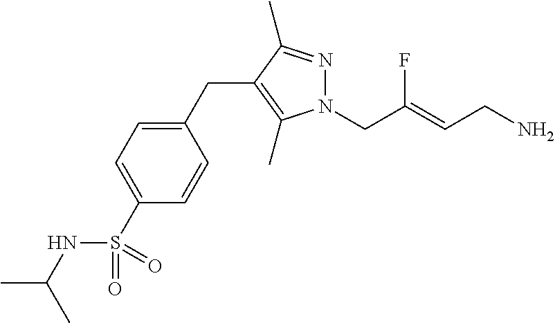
N1(CC(=CCN)F)N=C(C)C(CC2=CC=C(S(NC(C)C)(=O)=O)C=C2)=C1C
